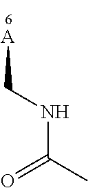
C(NC[A])(C)=O
